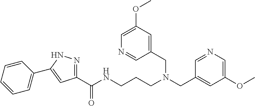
C1=CC=CC=C1C1=CC(C(=O)NCCCN(CC2=CC(OC)=CN=C2)CC2=CC(OC)=CN=C2)=NN1
